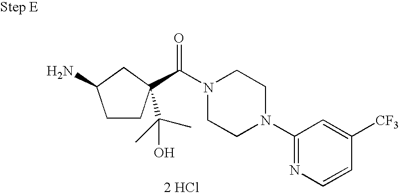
C1CC(C(=O)N2CCN(C3=NC=CC([CF3])=C3)CC2)(C(C)(C)O)CC1N.[2 HCl]
